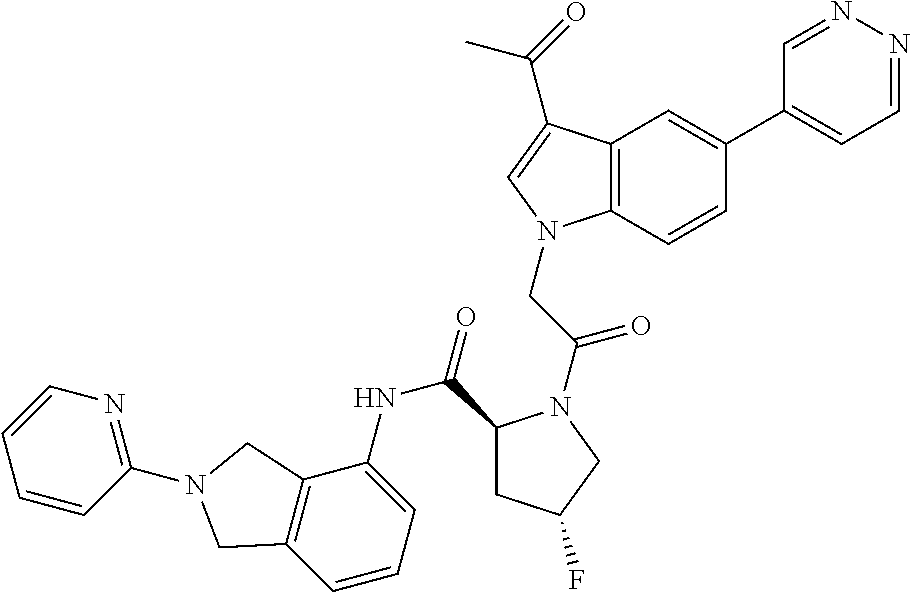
C1=NN=CC(C2=CC3=C(C=C2)N(CC(=O)N2C(C(=O)NC4=CC=CC5=C4CN(C4=NC=CC=C4)C5)CC(F)C2)C=C3C(=O)C)=C1
